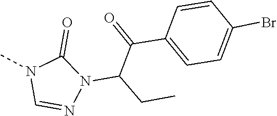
N1(C)C=NN(C(CC)C(=O)C2=CC=C(Br)C=C2)C1=O
